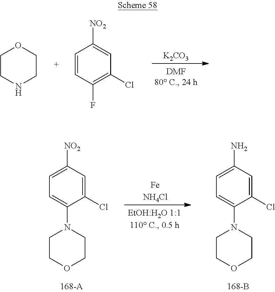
[FeNH4Cl].C1=C(N)C=C(Cl)C(N2CCOCC2)=C1.C1=C([NO2])C=C(Cl)C(N2CCOCC2)=C1.C1=CC(F)=C(Cl)C=C1[NO2].[K2CO3].C1CNCCO1
